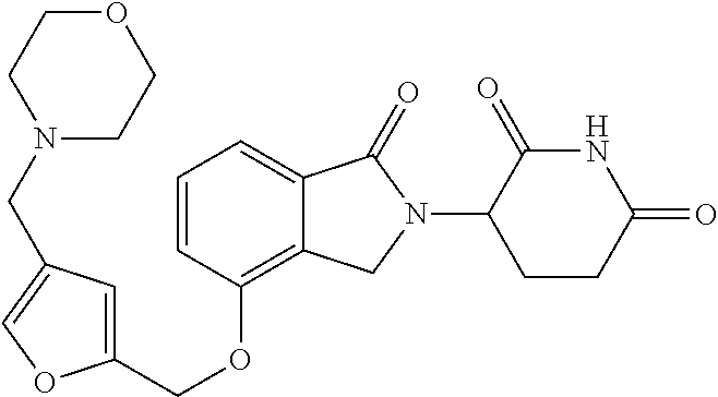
C(OC1=C2C(=CC=C1)C(=O)N(C1C(=O)NC(=O)CC1)C2)C1=CC(CN2CCOCC2)=CO1
